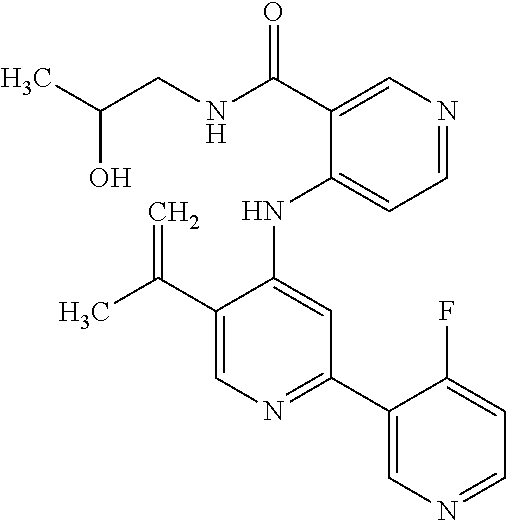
C(C1=CN=C(C2=CN=CC=C2F)C=C1NC1=CC=NC=C1C(=O)NCC(O)C)(=C)C
